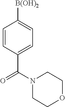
C1=CC(C(N2CCOCC2)=O)=CC=C1[B(OH)2]
